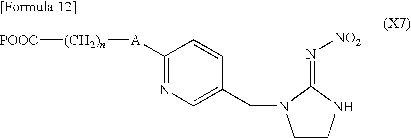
C1([A][(CH2)n][POOC])=NC=C(CN2CCNC2=N[NO2])C=C1
